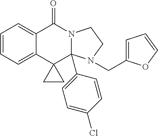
C1=CC=C2C(=C1)C(=O)N1CCN(CC3=CC=CO3)C1(C1=CC=C(Cl)C=C1)C21CC1
